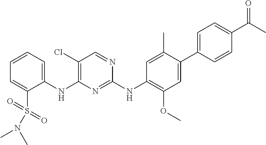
C1(NC2=C(Cl)C=NC(NC3=C(OC)C=C(C4=CC=C(C(C)=O)C=C4)C(C)=C3)=N2)=CC=CC=C1S(=O)(=O)N(C)C
